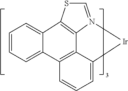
C12=C3SC=N1[Ir]C1=CC=CC(=C21)C1=CC=CC=C31
